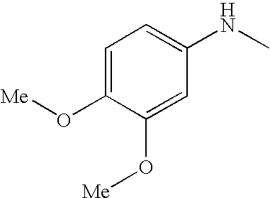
C1=C(O[Me])C(O[Me])=CC(NC)=C1
